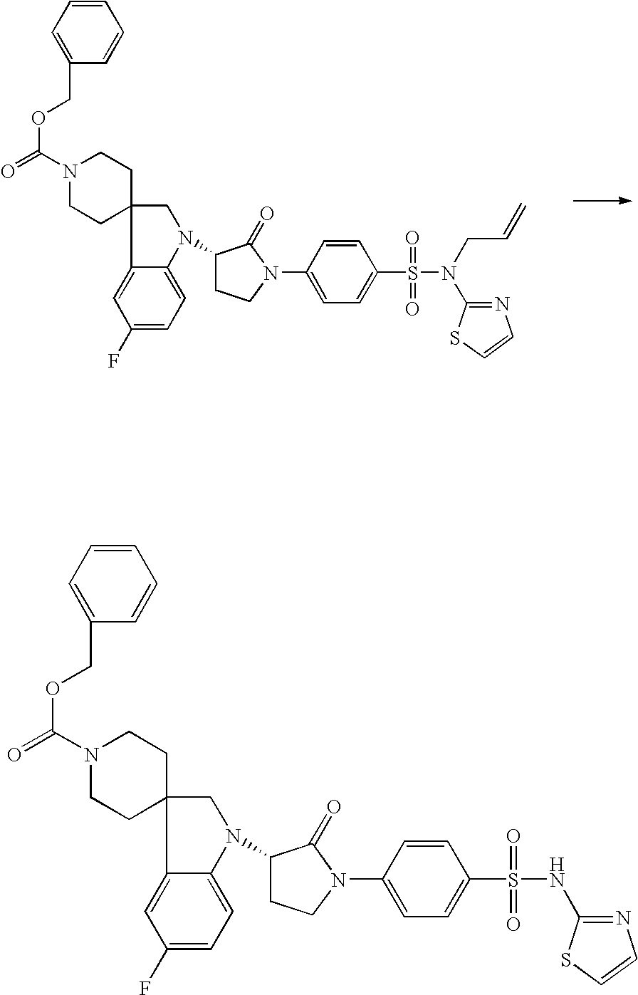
C1=CC=C(COC(=O)N2CCC3(CC2)C2=CC(F)=CC=C2N(C2CCN(C4=CC=C(S(=O)(=O)N(C5=NC=CS5)CC=C)C=C4)C2=O)C3)C=C1.C1=CC=C(COC(=O)N2CCC3(CC2)C2=CC(F)=CC=C2N(C2CCN(C4=CC=C(S(=O)(=O)NC5=NC=CS5)C=C4)C2=O)C3)C=C1
